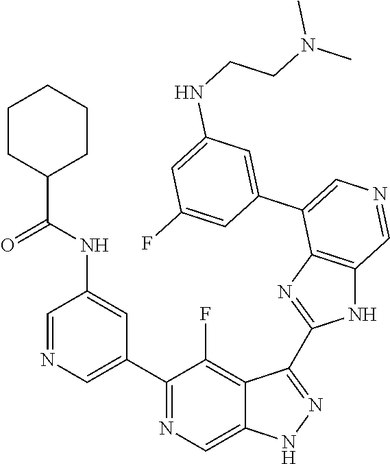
C1(C2=CN=CC(NC(C3CCCCC3)=O)=C2)=NC=C2C(=C1F)C(C1=NC3=C(N1)C=NC=C3C1=CC(NCCN(C)C)=CC(F)=C1)=NN2
